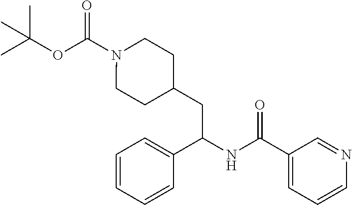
CC(OC(N1CCC(CC(NC(C2=CC=CN=C2)=O)C2=CC=CC=C2)CC1)=O)(C)C
